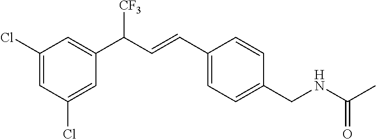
C1(Cl)=CC(C(C=CC2=CC=C(CNC(C)=O)C=C2)[CF3])=CC(Cl)=C1
